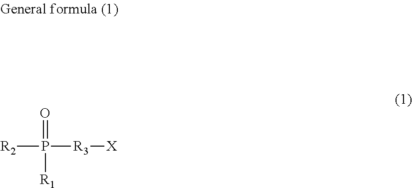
[R2]P(=O)([R1])[R3][X]
